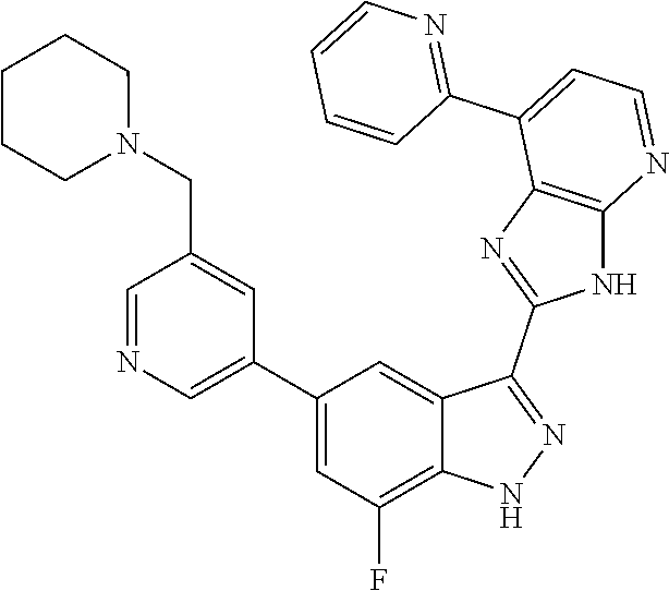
C1=NC=C(C2=CC(F)=C3C(=C2)C(C2=NC4=C(N2)N=CC=C4C2=NC=CC=C2)=NN3)C=C1CN1CCCCC1
